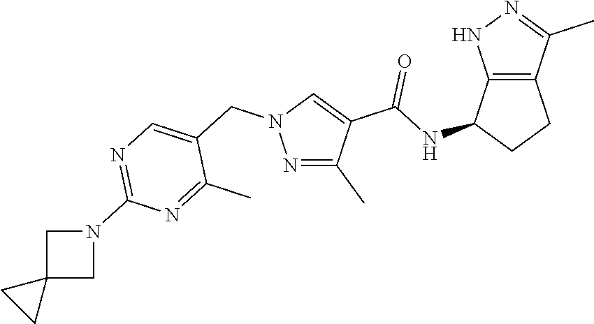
N1=C(C)C(C(NC2CCC3=C2NN=C3C)=O)=CN1CC1=CN=C(N2CC3(C2)CC3)N=C1C
